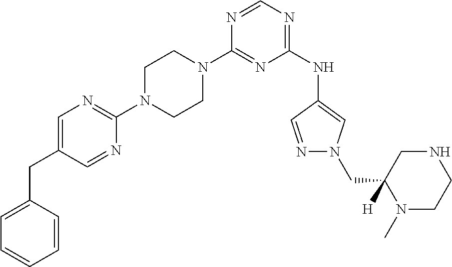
C1(N2CCN(C3=NC=C(CC4=CC=CC=C4)C=N3)CC2)=NC(NC2=CN(CC3([H])N(C)CCNC3)N=C2)=NC=N1
